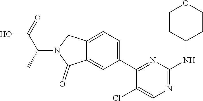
C1(C2=CC=C3C(=C2)C(=O)N(C(C(O)=O)C)C3)=NC(NC2CCOCC2)=NC=C1Cl
